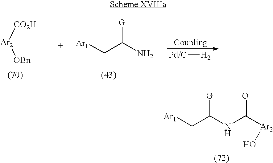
[Ar1]CC(NC([Ar2]O)=O)[G].[Ar2]([CO2H])[OBn].[Ar1]CC(N)[G].[Pd/C][H2]
